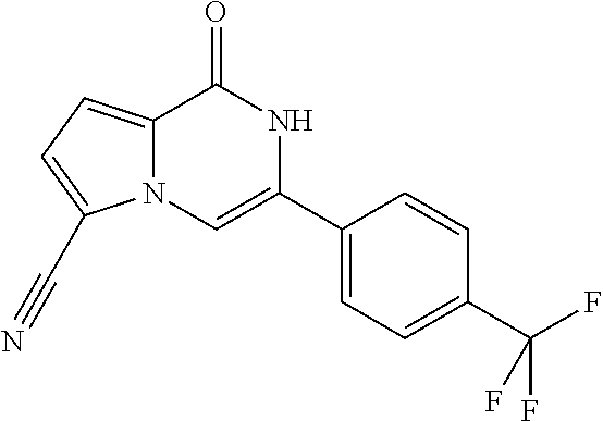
C12=CC=C(C#N)N1C=C(C1=CC=C(C(F)(F)F)C=C1)NC2=O
